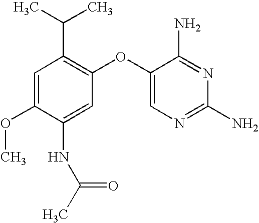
C1=C(OC)C(NC(C)=O)=CC(OC2=CN=C(N)N=C2N)=C1C(C)C
